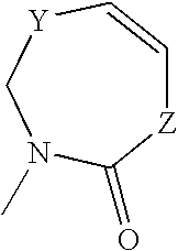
[Z]1C=C[Y]CN(C)C1=O
